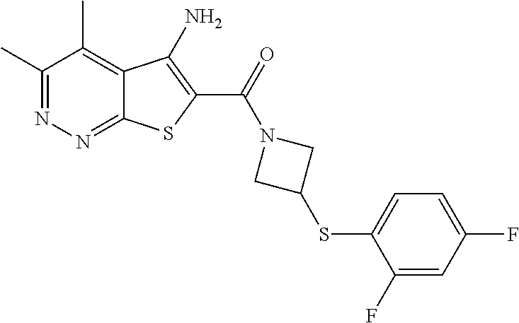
C1(C)=NN=C2C(=C1C)C(N)=C(C(=O)N1CC(SC3=CC=C(F)C=C3F)C1)S2
